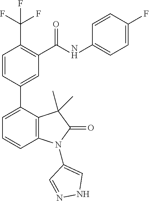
C1=CC(C2=CC=CC3=C2C(C)(C)C(=O)N3C2=CNN=C2)=CC(C(NC2=CC=C(F)C=C2)=O)=C1C(F)(F)F
